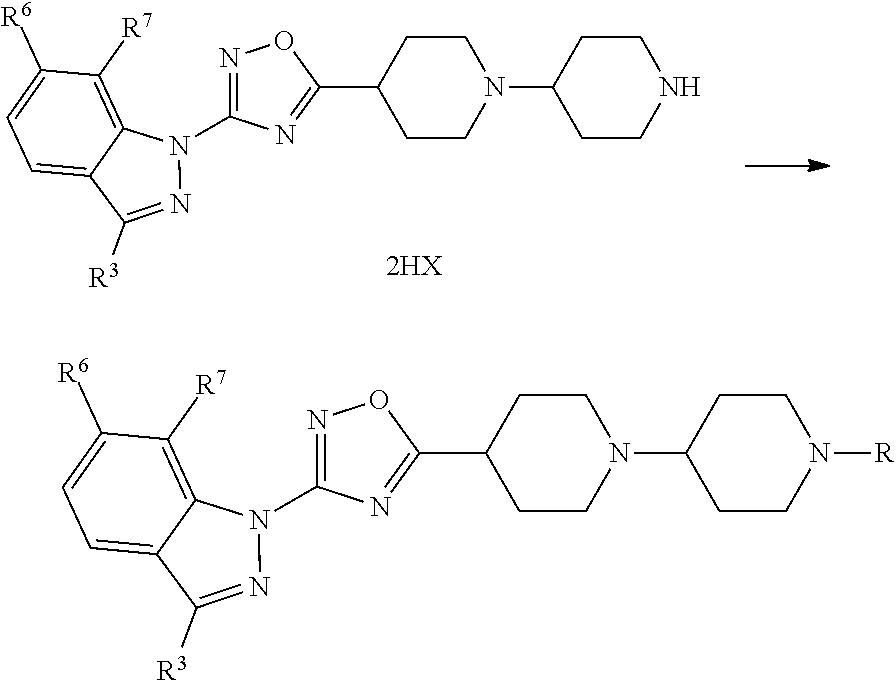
C1=C2C(=C([R7])C([R6])=C1)N(C1=NOC(C3CCN(C4CCNCC4)CC3)=N1)N=C2[R3].C1=C2C(=C([R7])C([R6])=C1)N(C1=NOC(C3CCN(C4CCN([R])CC4)CC3)=N1)N=C2[R3]
